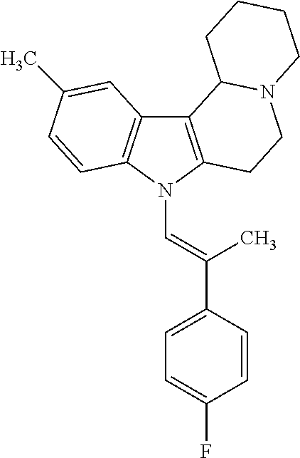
C12=C(N(C=C(C3=CC=C(F)C=C3)C)C3=C1C=C(C)C=C3)CCN1C2CCCC1
